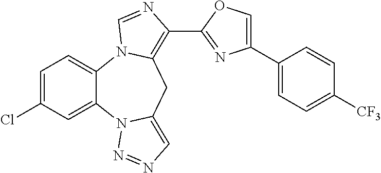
C1=C(Cl)C=C2C(=C1)N1C(=C(C3=NC(C4=CC=C([CF3])C=C4)=CO3)N=C1)CC1=CN=NN21
